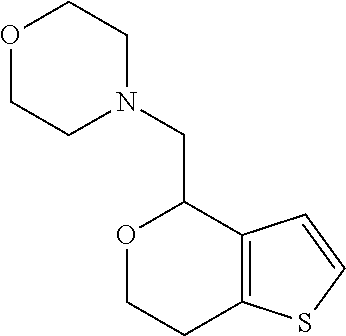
O1CCC2=C(C1CN1CCOCC1)C=CS2
